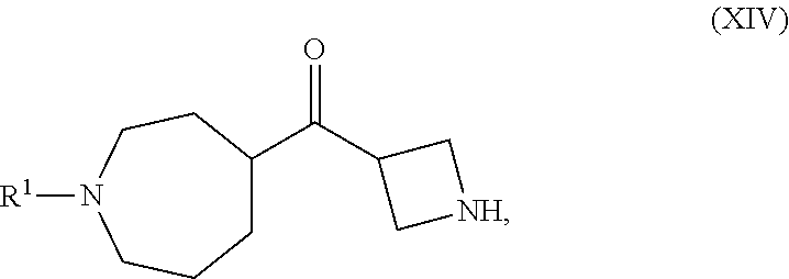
[R1]N1CCCC(C(C2C[NH]C2)=O)CC1
